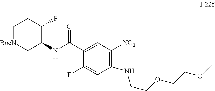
N(C1=C([NO2])C=C(C(NC2C[BocN]CCC2F)=O)C(F)=C1)CCOCCOC
